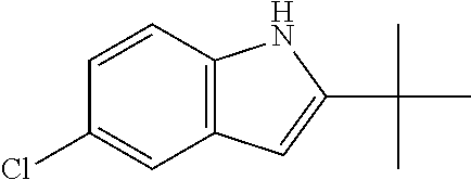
C12=C(C=CC(Cl)=C1)NC(C(C)(C)C)=C2
